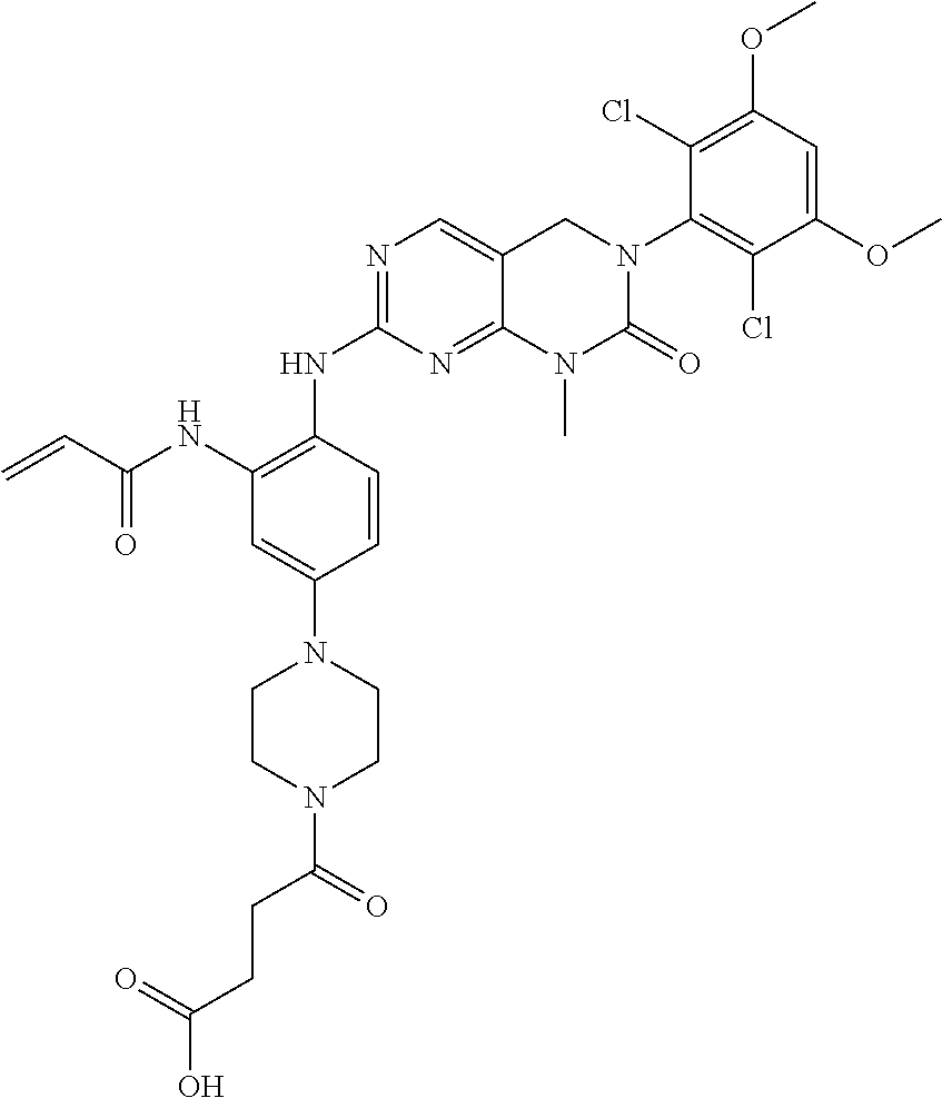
C1(NC(=O)C=C)=C(NC2=NC=C3C(=N2)N(C)C(=O)N(C2=C(Cl)C(OC)=CC(OC)=C2Cl)C3)C=CC(N2CCN(C(=O)CCC(=O)O)CC2)=C1
